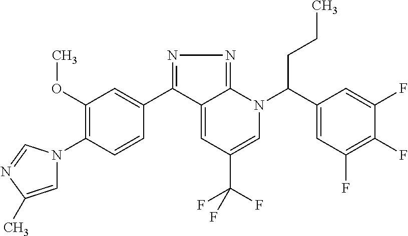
C1(C2=NN=C3C2=CC(C(F)(F)F)=CN3C(C2=CC(F)=C(F)C(F)=C2)CCC)=CC(OC)=C(N2C=C(C)N=C2)C=C1
